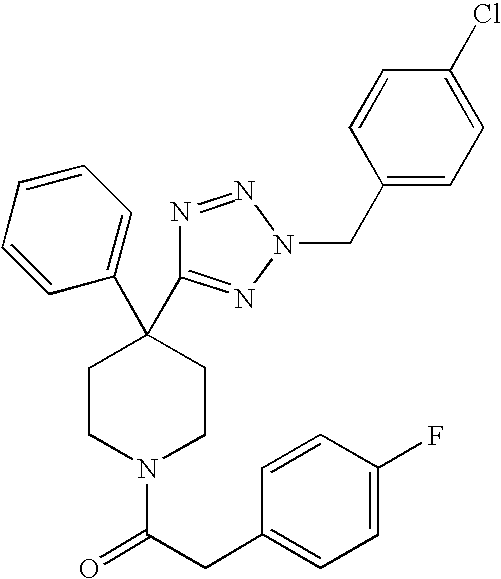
C1(C2(C3=NN(CC4=CC=C(Cl)C=C4)N=N3)CCN(C(CC3=CC=C(F)C=C3)=O)CC2)=CC=CC=C1
